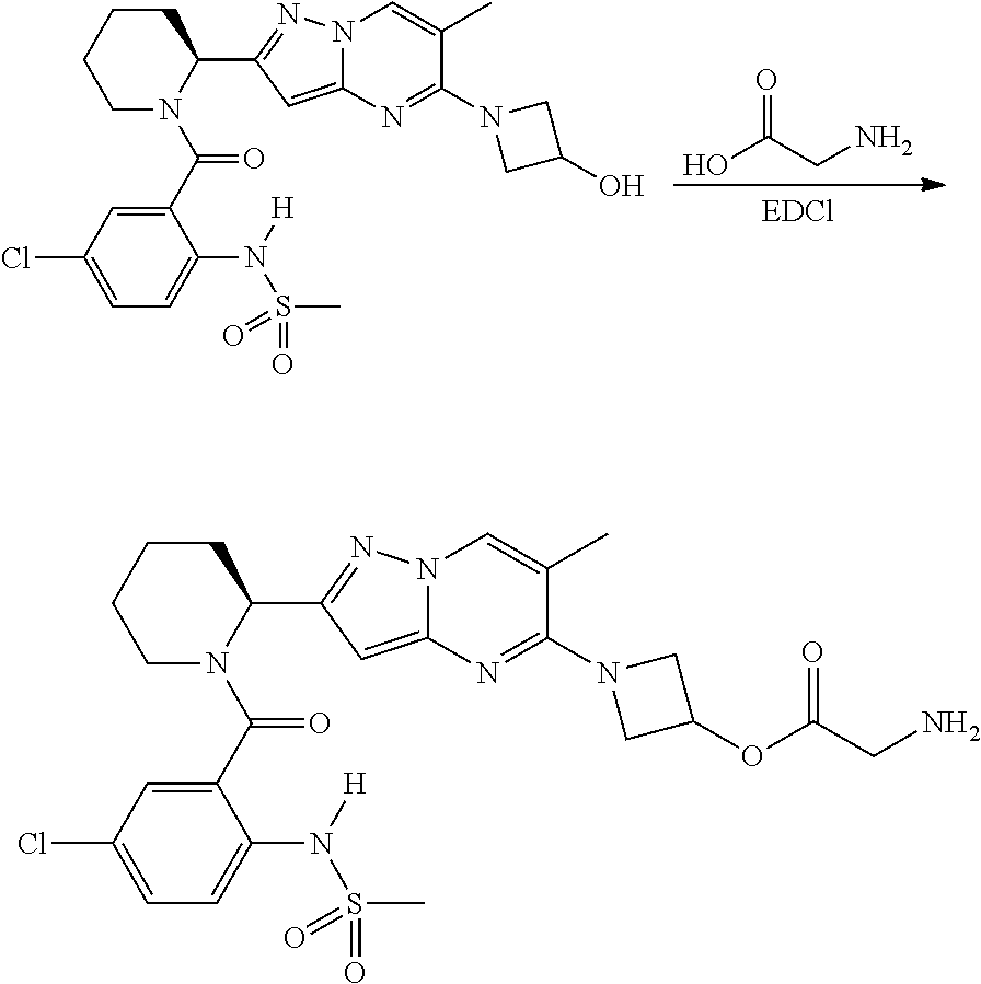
C1CCCN(C(C2=CC(Cl)=CC=C2N([H])S(C)(=O)=O)=O)C1C1=NN2C(=C1)N=C(N1CC(O)C1)C(C)=C2.OC(CN)=O.C1CCCN(C(C2=CC(Cl)=CC=C2N([H])S(C)(=O)=O)=O)C1C1=NN2C(=C1)N=C(N1CC(OC(CN)=O)C1)C(C)=C2
